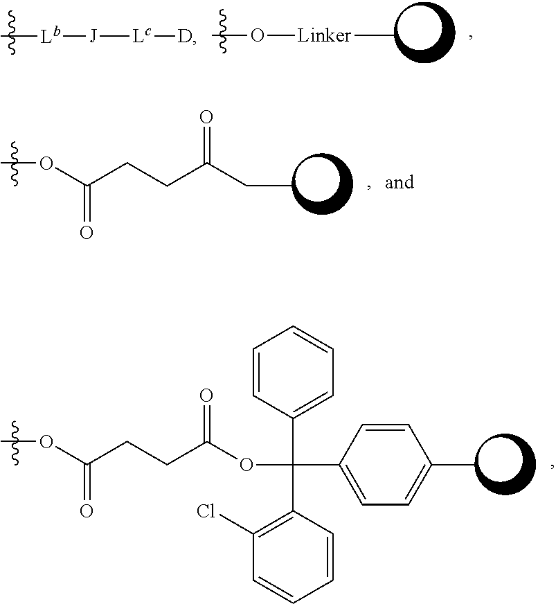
C[Lb][J][Lc][D].CO[Linker]C.COC(CCC(=O)CC)=O.C1=CC(C(C2=CC=C(C)C=C2)(C2=C(Cl)C=CC=C2)OC(CCC(=O)OC)=O)=CC=C1
